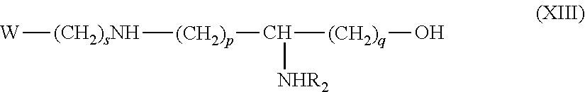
[W][(CH2)sNH][(CH2)p]C([(CH2)q]O)[NHR2]
